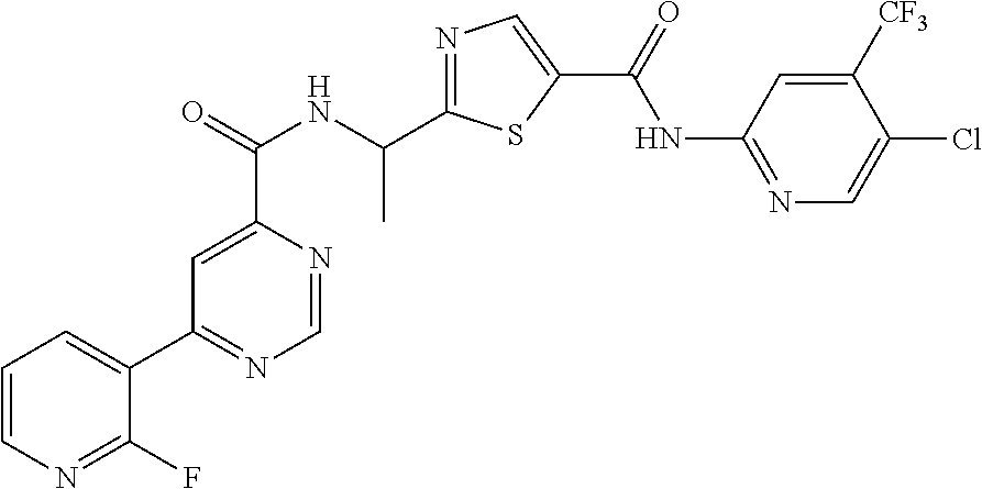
N1=C(C(NC(C2=CC(C3=CC=CN=C3F)=NC=N2)=O)C)SC(C(=O)NC2=NC=C(Cl)C([CF3])=C2)=C1
